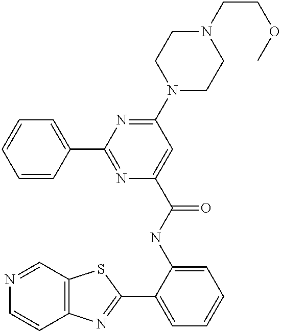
N1=CC2=C(C=C1)N=C(C1=CC=CC=C1NC(=O)C1=CC(N3CCN(CCOC)CC3)=NC(C3=CC=CC=C3)=N1)S2
